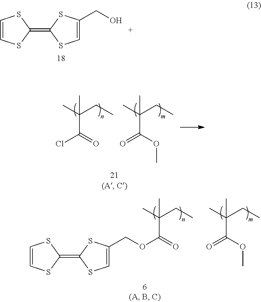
C1=CSC(=C2SC=C(CO)S2)S1.CC(CC)(C)C(=O)Cl.CC(CC)(C)C(OC)=O.C1=CSC(=C2SC=C(COC(=O)C(C)(CC)C)S2)S1.O=C(OC)C(C)(CC)C
